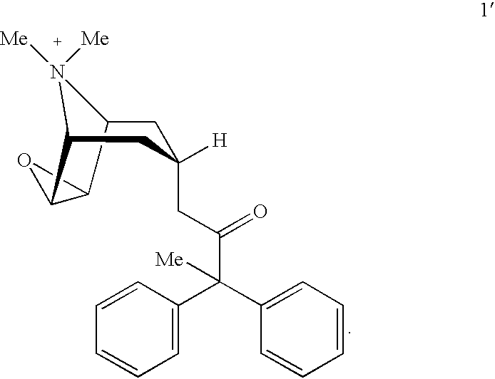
C1=C(C(C2=CC=CC=C2)([Me])C(CC2([H])CC3[N+]([Me])([Me])C(C2)C2C3O2)=O)C=CC=C1
